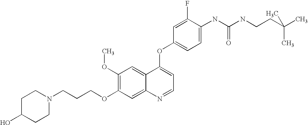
C(CCOC1=C(OC)C=C2C(=C1)N=CC=C2OC1=CC=C(NC(NCCC(C)(C)C)=O)C(F)=C1)N1CCC(O)CC1
